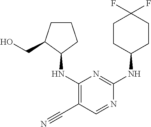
C1(NC2=C(C#N)C=NC(NC3CCC(F)(F)CC3)=N2)CCCC1CO
